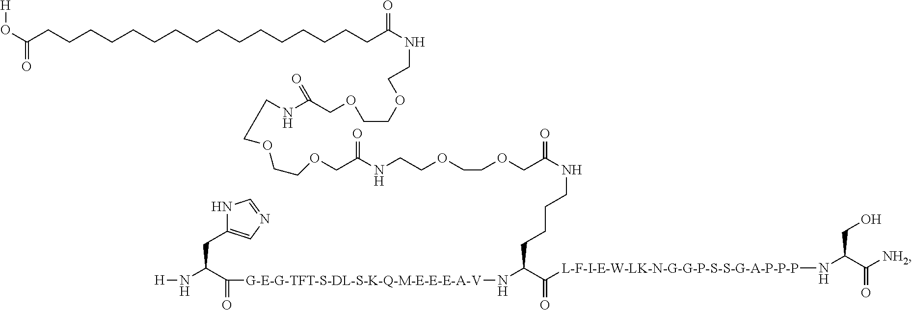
N1C(CC(N[H])C([G-E-G-TFT-S-DL-S-K-Q-M-E-E-E-A-V]NC(C([L-F-I-E-W-LK-N-G-G-P-S-S-G-A-P-P-P]NC(C([NH2])=O)CO)=O)CCCCNC(=O)COCCOCCNC(COCCOCCNC(COCCOCCNC(CCCCCCCCCCCCCCCCC(O[H])=O)=O)=O)=O)=O)=CN=C1
